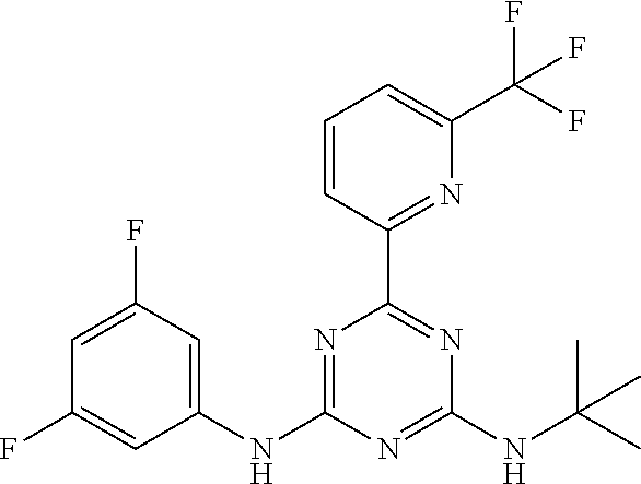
C1=CC(C2=NC(NC(C)(C)C)=NC(NC3=CC(F)=CC(F)=C3)=N2)=NC(C(F)(F)F)=C1
